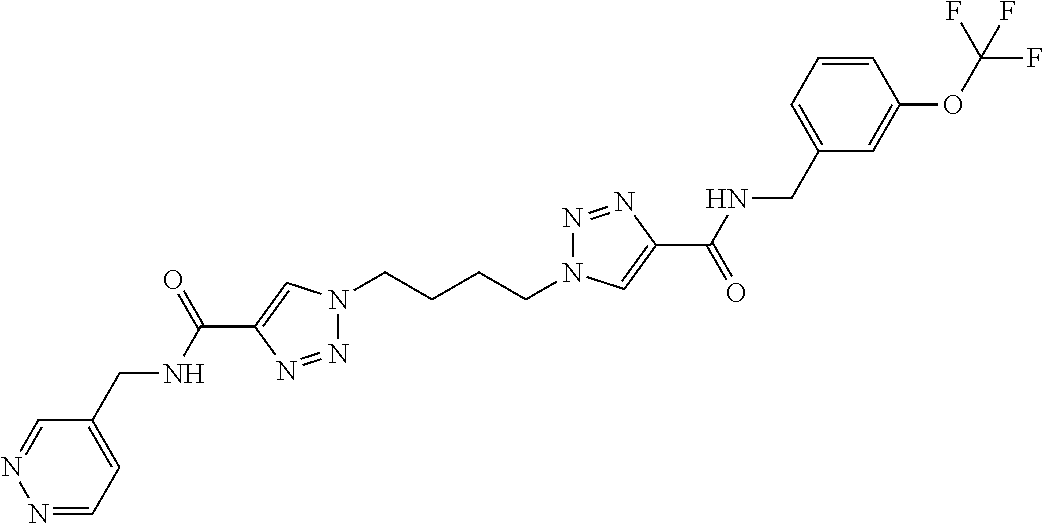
N1(CCCCN2N=NC(C(=O)NCC3=CC=CC(OC(F)(F)F)=C3)=C2)N=NC(C(NCC2=CC=NN=C2)=O)=C1
